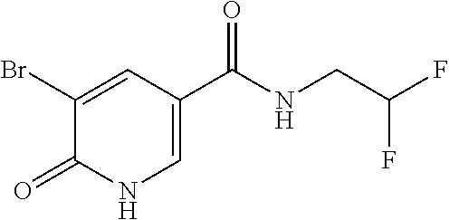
C1(Br)=CC(C(=O)NCC(F)F)=CNC1=O
